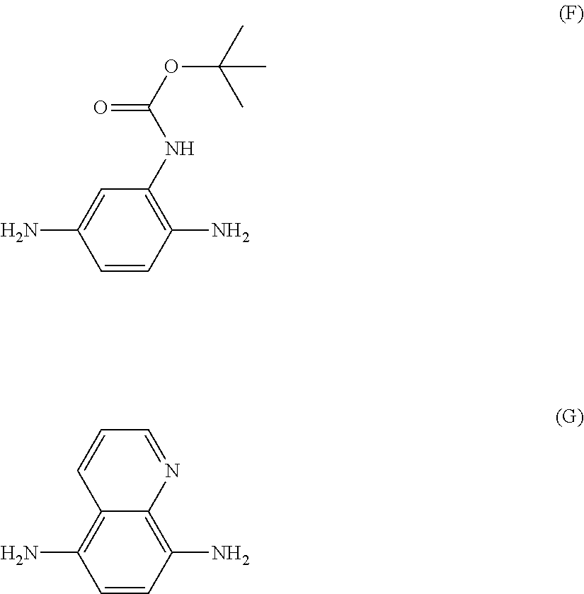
C1=CC(N)=C(NC(OC(C)(C)C)=O)C=C1N.C1=CC(N)=C2C(=C1N)C=CC=N2
